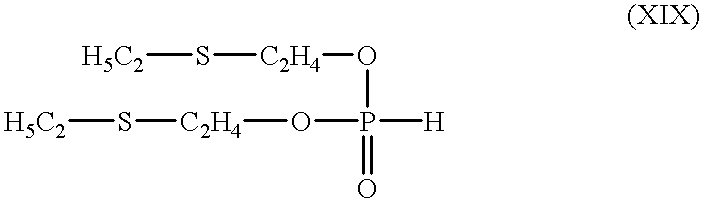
[H5C2]S[C2H4]OP(O[C2H4]S[H5C2])([H])=O
